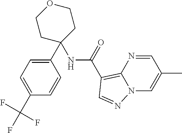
C1(C2=CC=C(C(F)(F)F)C=C2)(NC(C2=C3N=CC(C)=CN3N=C2)=O)CCOCC1
